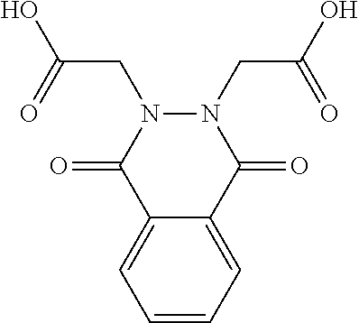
C1=CC=C2C(=C1)C(=O)N(CC(O)=O)N(CC(O)=O)C2=O
